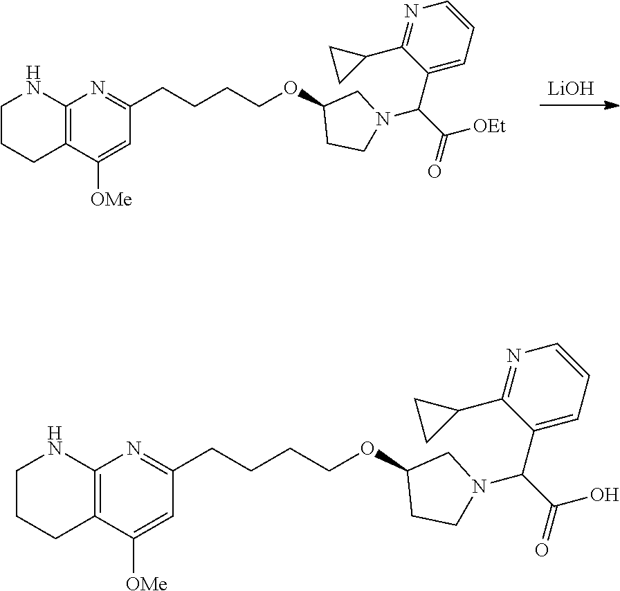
[LiOH].C12=C(CCCN1)C([OMe])=CC(CCCCOC1CCN(C(C(=O)[OEt])C3=CC=CN=C3C3CC3)C1)=N2.C12=C(CCCN1)C([OMe])=CC(CCCCOC1CCN(C(C(=O)O)C3=CC=CN=C3C3CC3)C1)=N2
